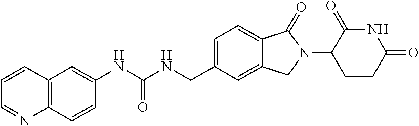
C12=C(C=CC(NC(NCC3=CC=C4C(=C3)CN(C3CCC(=O)NC3=O)C4=O)=O)=C1)N=CC=C2
